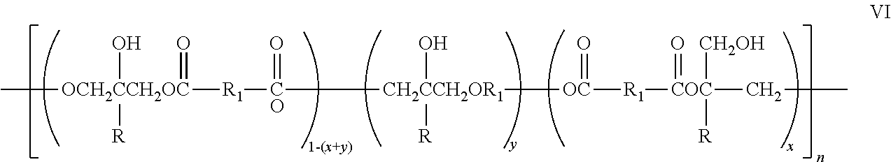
C[OCH2CCH2OC](O)([R])(=O)[R1][CO]([CH2CCH2OR1](O)([R])[OC](=O)[R1][COC](=O)(CC)([CH2OH])[R])=O
